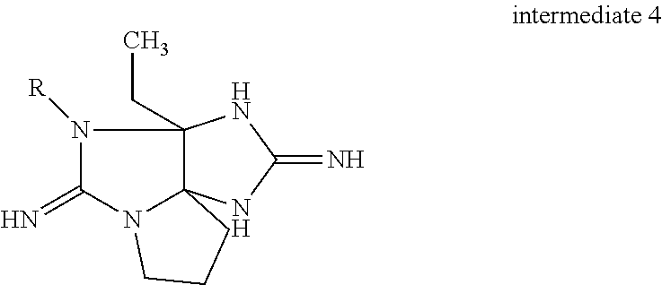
N1([R])C(=N)N2C3(C1(CC)NC(=N)N3)CCC2
